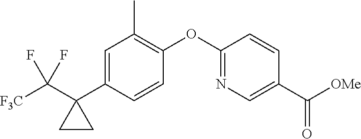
C1=C(C2(C([F3C])(F)F)CC2)C=CC(OC2=NC=C(C([OMe])=O)C=C2)=C1C
